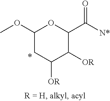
C1(OC)CC([OR])C([OR])C(C([N*])=O)O1
